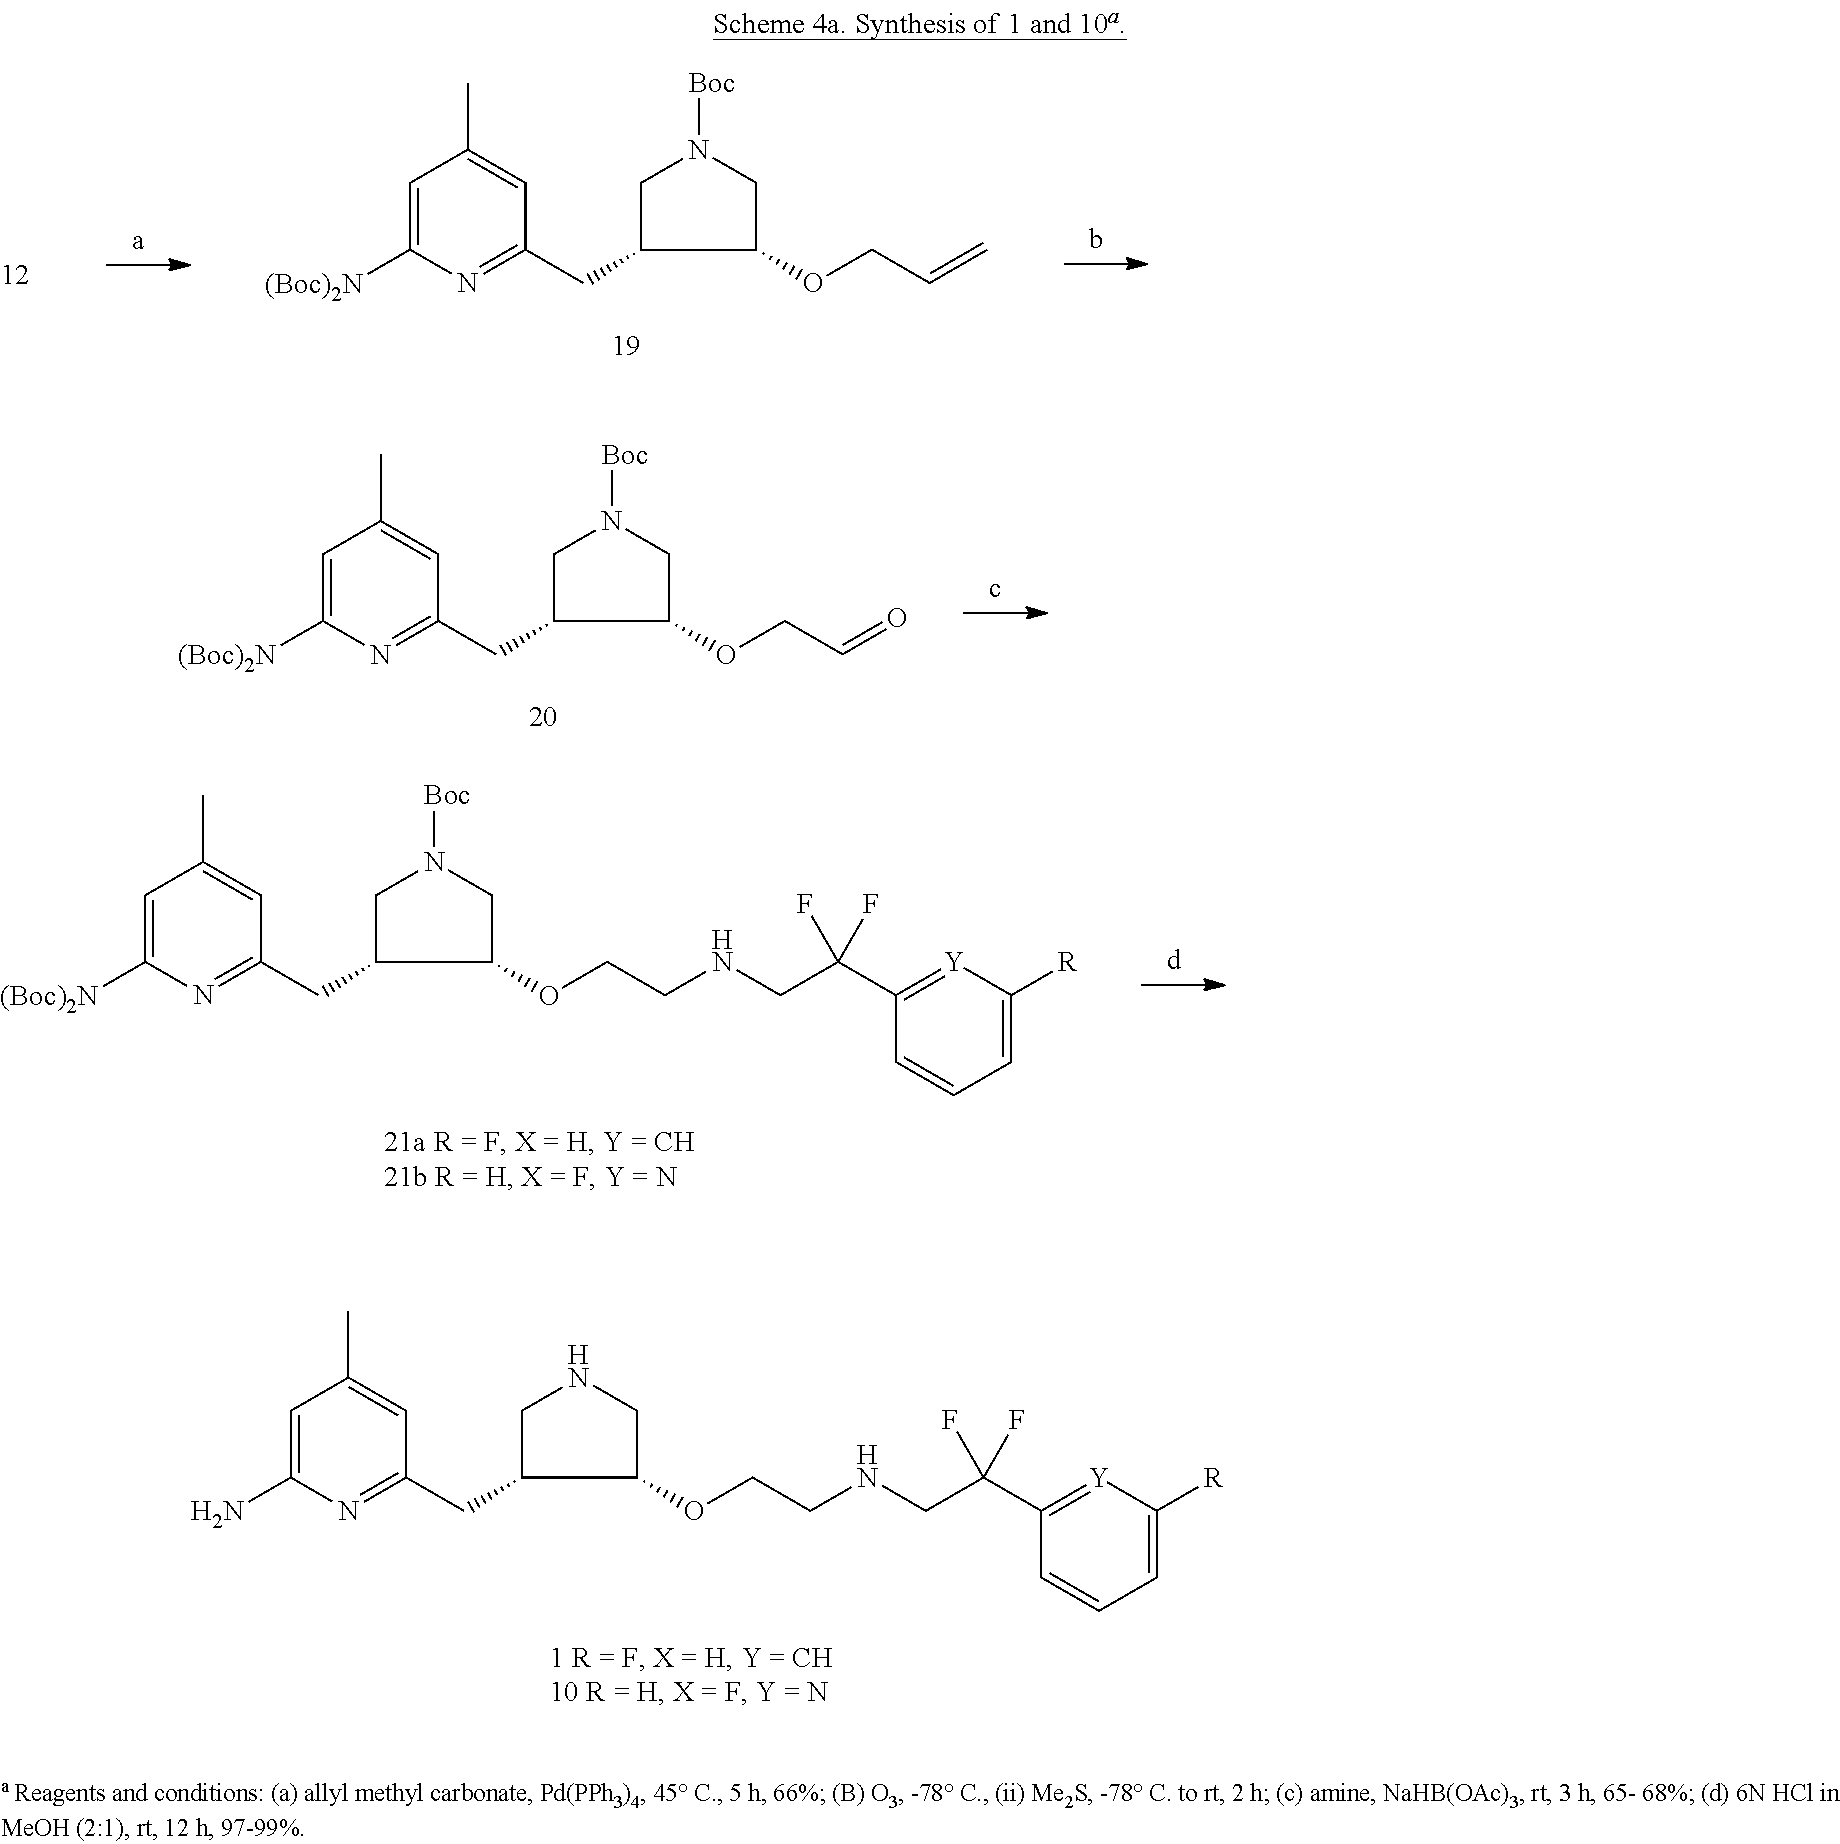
C1=C(N)N=C(CC2CNCC2OCCNCC(C2=[Y]C([R])=CC=C2)(F)F)C=C1C.C1=C([(Boc)2N])N=C(CC2CN([Boc])CC2OCC=C)C=C1C.C1=C([(Boc)2N])N=C(CC2CN([Boc])CC2OCC=O)C=C1C.C1=C([(Boc)2N])N=C(CC2CN([Boc])CC2OCCNCC(C2=[Y]C([R])=CC=C2)(F)F)C=C1C
